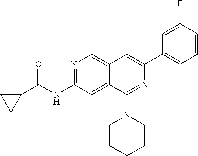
N1=C(NC(C2CC2)=O)C=C2C(=C1)C=C(C1=C(C)C=CC(F)=C1)N=C2N1CCCCC1
